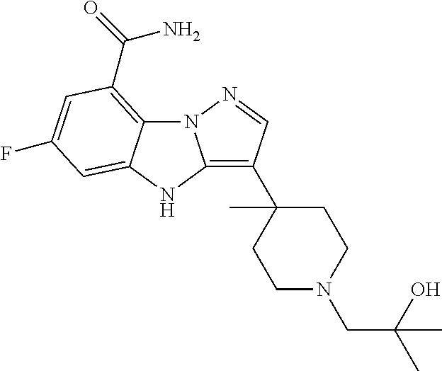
N12C3=C(C(N)=O)C=C(F)C=C3NC1=C(C1(C)CCN(CC(O)(C)C)CC1)C=N2
